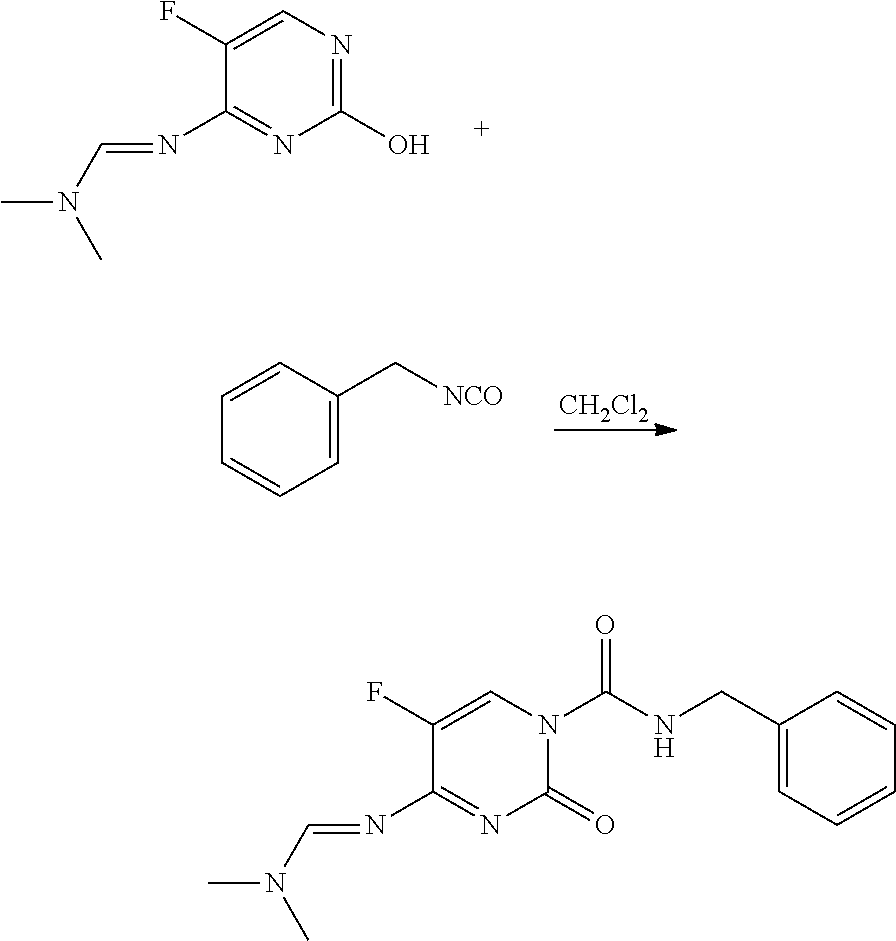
C1(F)=CN=C(O)N=C1N=CN(C)C.[CH2Cl2].C1=C(C[NCO])C=CC=C1.C1(F)=CN(C(NCC2=CC=CC=C2)=O)C(=O)N=C1N=CN(C)C
